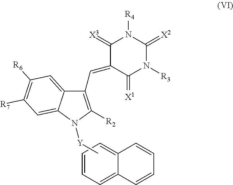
C1(C=C2C(=[X1])N([R3])C(=[X2])N([R4])C2=[X3])=C([R2])N([Y]C)C2=CC([R7])=C([R6])C=C12.C1=CC=C2C(=C1)C=CC=C2
